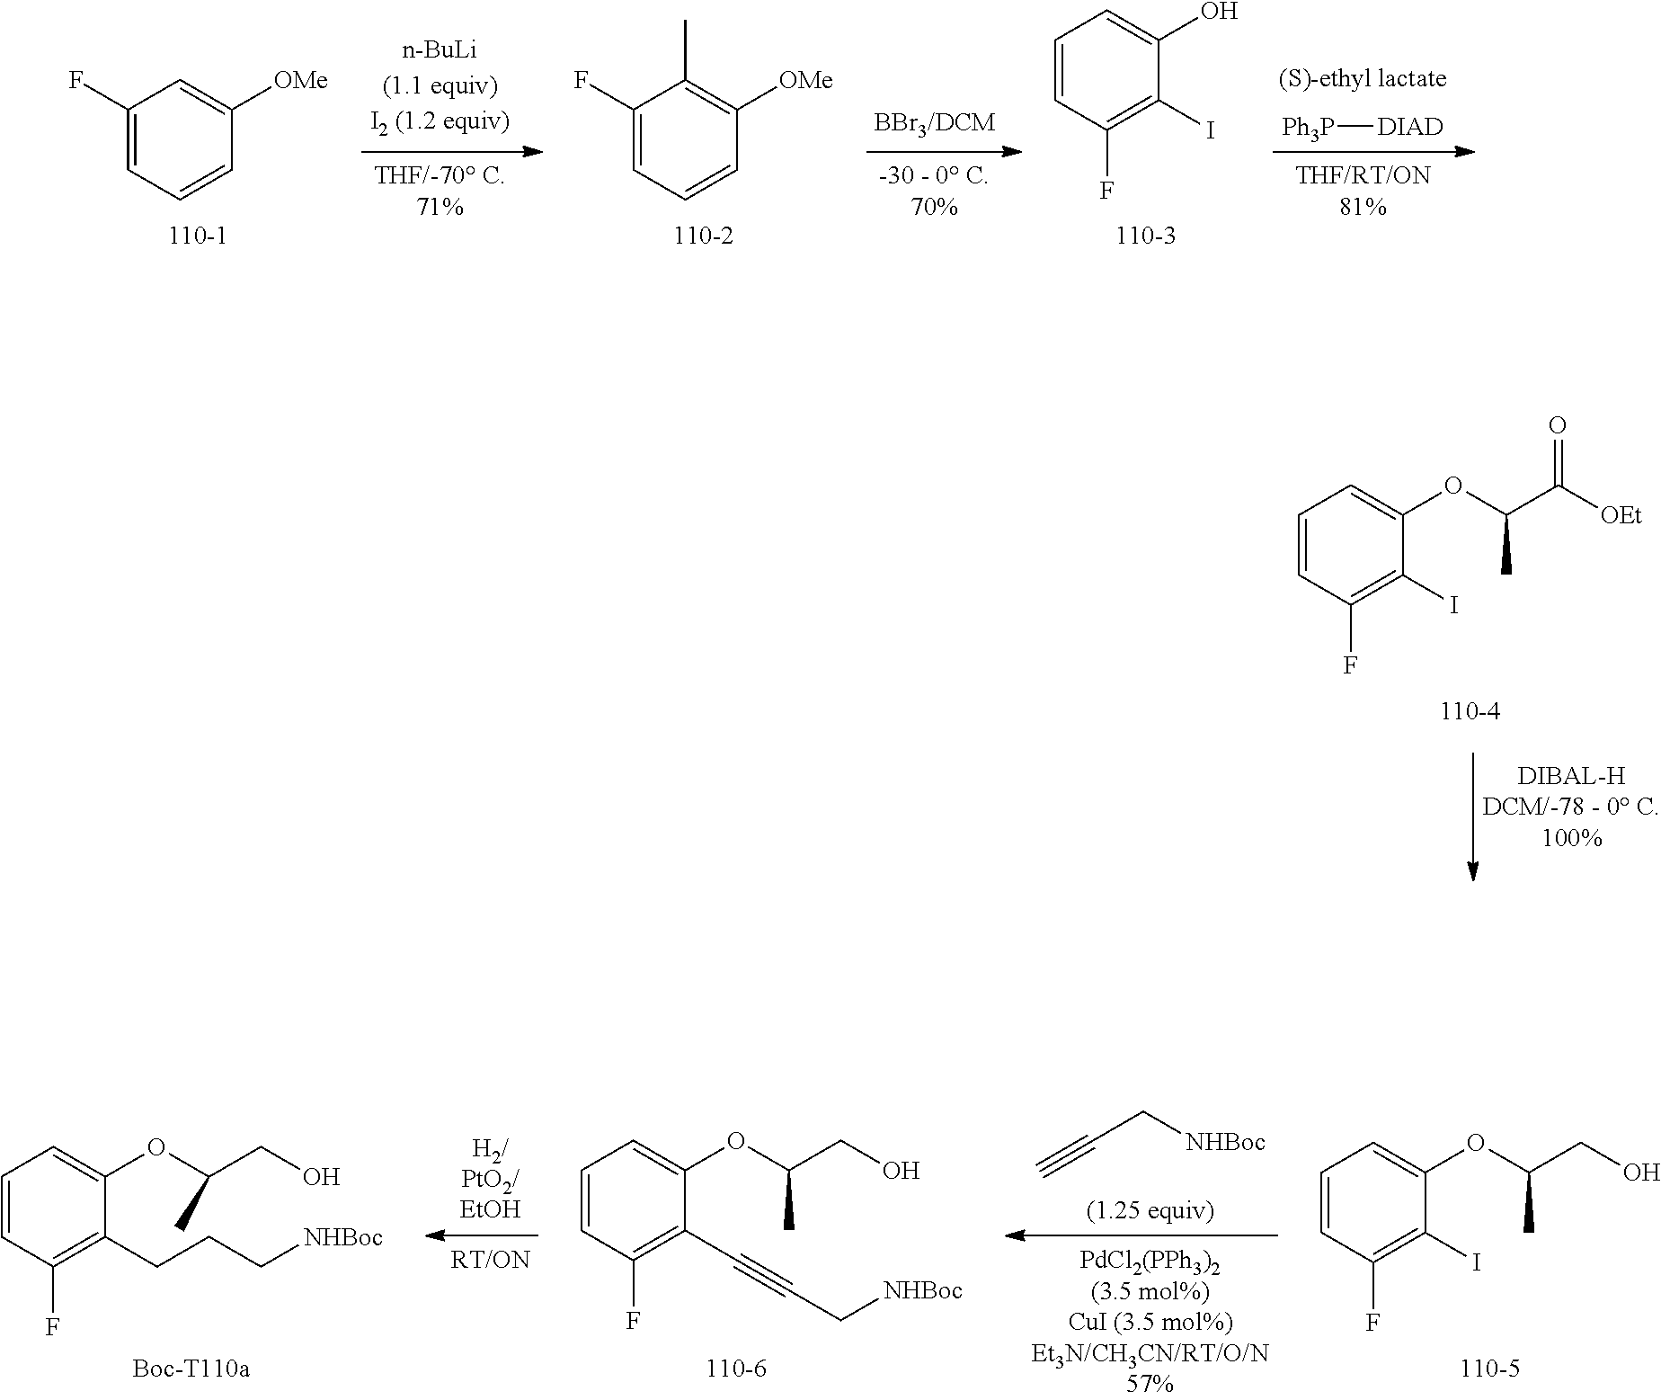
C1=CC(F)=C(I)C(OC(CO)C)=C1.C1=CC(F)=C(C#CC[NHBoc])C(OC(CO)C)=C1.C1=CC(F)=C(CCC[NHBoc])C(OC(CO)C)=C1.C(C[NHBoc])#C.[Ph3P][DIAD].C1=CC(F)=C(I)C(O)=C1.C1(F)=CC=CC([OMe])=C1C.C1(F)=CC=CC([OMe])=C1.C1=CC(F)=C(I)C(OC(C([OEt])=O)C)=C1
